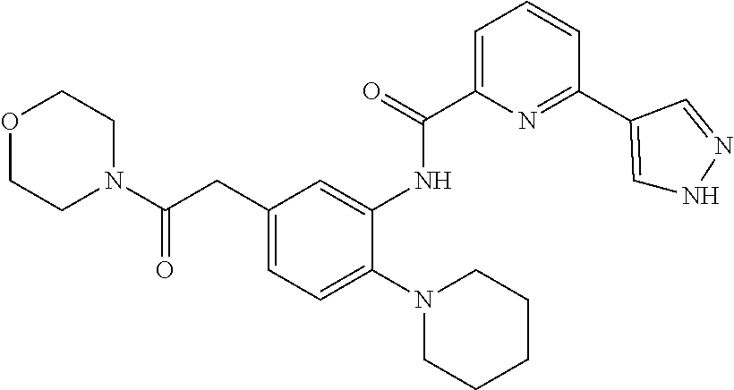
C1=C(CC(N2CCOCC2)=O)C=C(NC(C2=CC=CC(C3=CNN=C3)=N2)=O)C(N2CCCCC2)=C1
